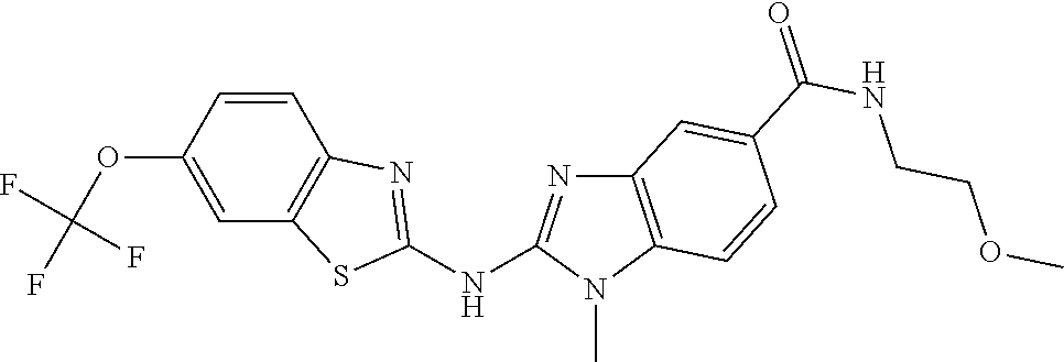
O(C1=CC2=C(C=C1)N=C(NC1=NC3=C(N1C)C=CC(C(NCCOC)=O)=C3)S2)C(F)(F)F
